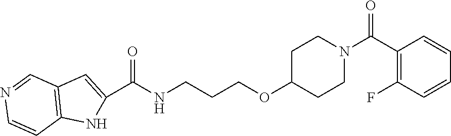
C1(C(NCCCOC2CCN(C(C3=C(F)C=CC=C3)=O)CC2)=O)=CC2=C(N1)C=CN=C2
